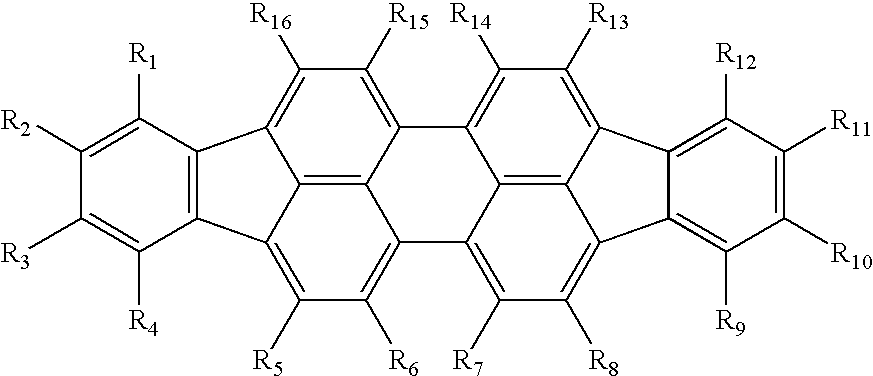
C12=C3C4=C([R16])C([R15])=C1C1=C([R14])C([R13])=C5C6=C([R12])C([R11])=C([R10])C([R9])=C6C6=C([R8])C([R7])=C(C2=C([R6])C([R5])=C3C2=C4C([R1])=C([R2])C([R3])=C2[R4])C1=C56
